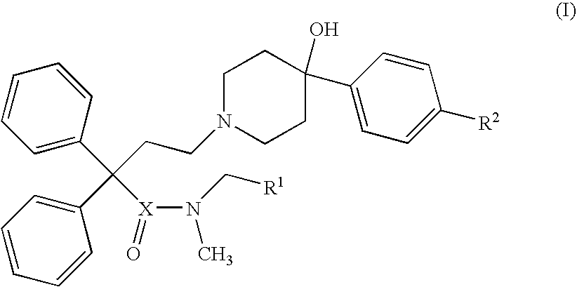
C1=C(C(CCN2CCC(O)(C3=CC=C([R2])C=C3)CC2)([X](N(C[R1])C)=O)C2=CC=CC=C2)C=CC=C1
